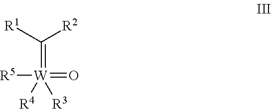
C(=[W]([R3])(=O)([R5])[R4])([R1])[R2]
